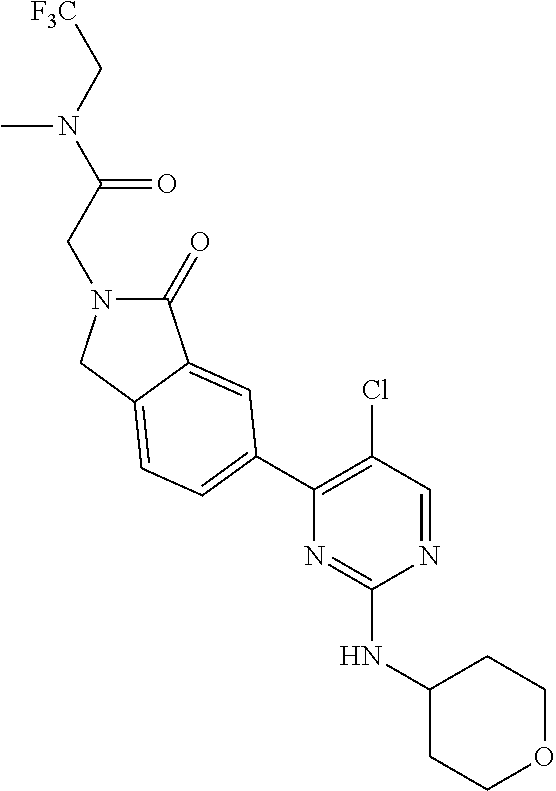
N(C(CN1C(=O)C2=CC(C3=C(Cl)C=NC(NC4CCOCC4)=N3)=CC=C2C1)=O)(C[F3C])C
